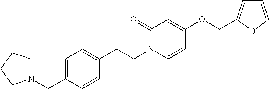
C1N(CC2=CC=C(CCN3C(=O)C=C(OCC4=CC=CO4)C=C3)C=C2)CCC1
